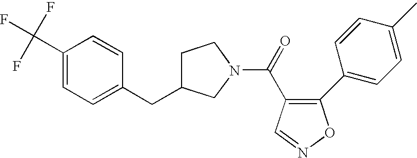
C1(C2=CC=C(C)C=C2)=C(C(=O)N2CC(CC3=CC=C(C(F)(F)F)C=C3)CC2)C=NO1
